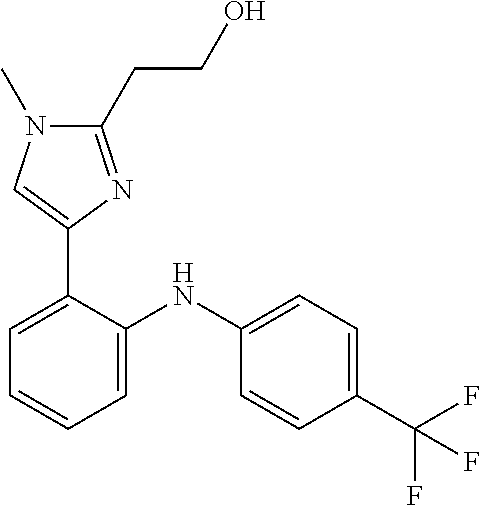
C1=C(NC2=CC=CC=C2C2=CN(C)C(CCO)=N2)C=CC(C(F)(F)F)=C1
